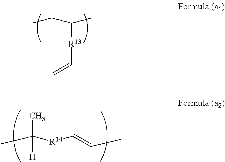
CCC(C)[R13]C=C.CC([R14]C=CC)(C)[H]
